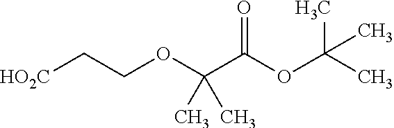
[HO2C]CCOC(C(OC(C)(C)C)=O)(C)C
